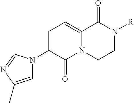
C12=CC=C(N3C=C(C)N=C3)C(=O)N1CCN([R])C2=O
